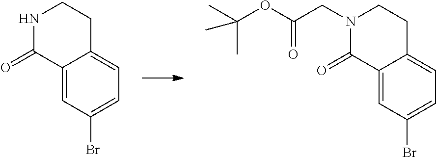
C12=CC(Br)=CC=C1CCN(CC(=O)OC(C)(C)C)C2=O.C12=CC(Br)=CC=C1CCNC2=O
